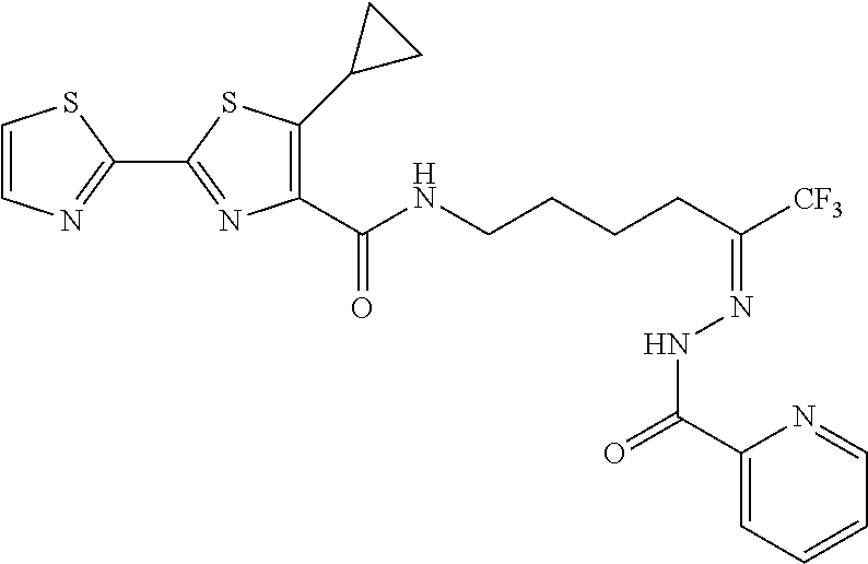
C1=CN=C(C2=NC(C(NCCCCC([CF3])=NNC(=O)C3=CC=CC=N3)=O)=C(C3CC3)S2)S1
